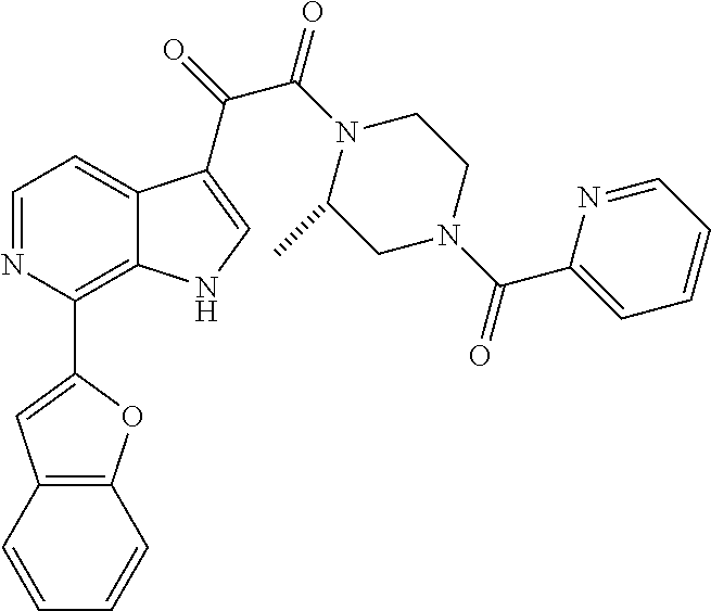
C1=NC(C2=CC3=C(O2)C=CC=C3)=C2C(=C1)C(C(=O)C(N1C(C)CN(C(C3=CC=CC=N3)=O)CC1)=O)=CN2
